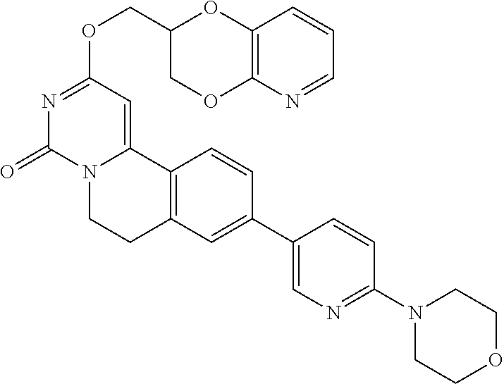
C(OC1=NC(=O)N2C(=C1)C1=C(CC2)C=C(C2=CN=C(N3CCOCC3)C=C2)C=C1)C1COC2=C(O1)C=CC=N2
